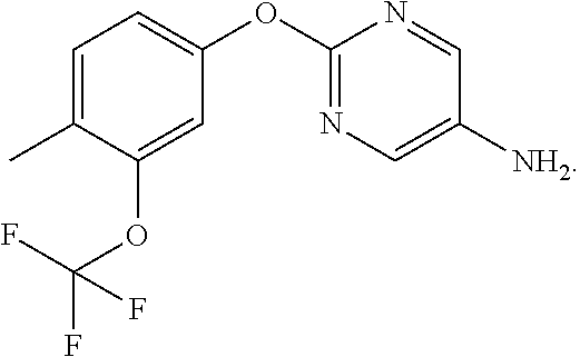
C1=C(C)C(OC(F)(F)F)=CC(OC2=NC=C([NH2])C=N2)=C1
